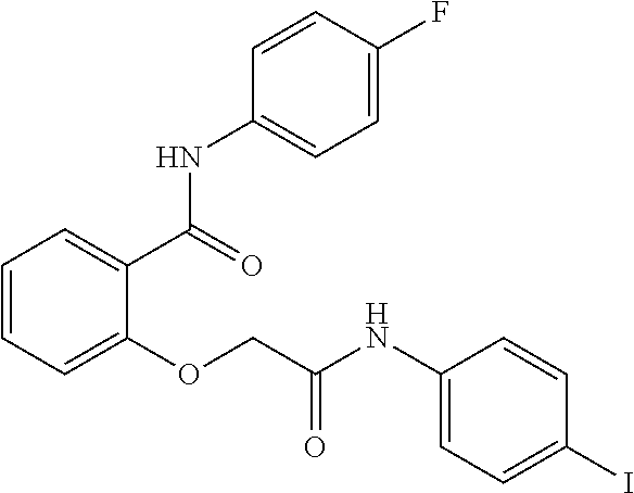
C1=CC=C(OCC(NC2=CC=C(I)C=C2)=O)C(C(=O)NC2=CC=C(F)C=C2)=C1
